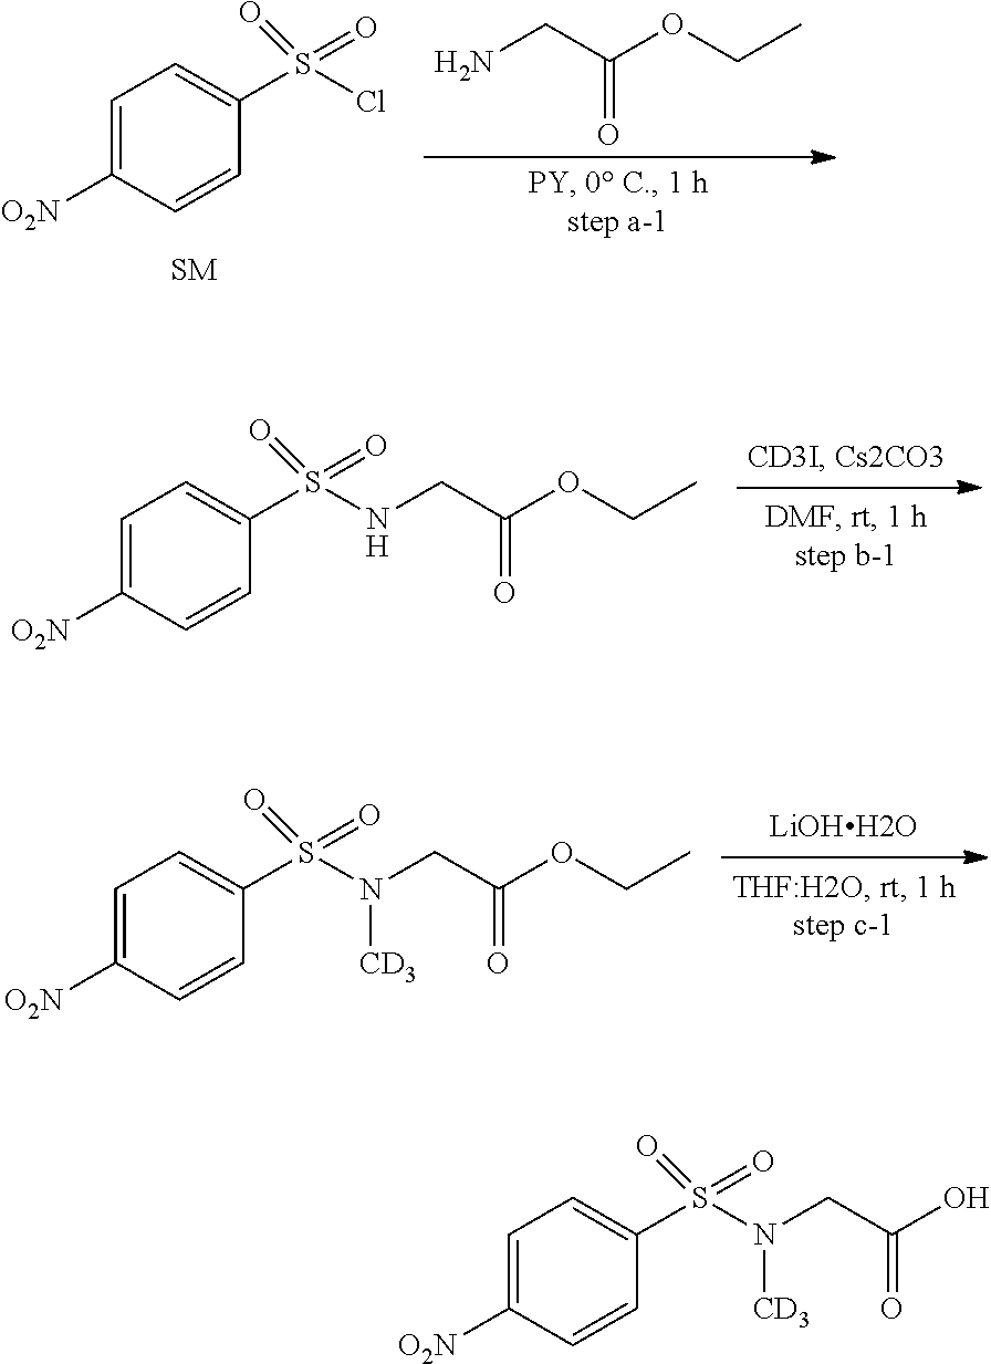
C1=C([O2N])C=CC(S(Cl)(=O)=O)=C1.C(=O)(CN)OCC.C1=C([O2N])C=CC(S(NCC(OCC)=O)(=O)=O)=C1.C1=C([O2N])C=CC(S(N(CC(OCC)=O)[CD3])(=O)=O)=C1.C1=C([O2N])C=CC(S(N(CC(O)=O)[CD3])(=O)=O)=C1
